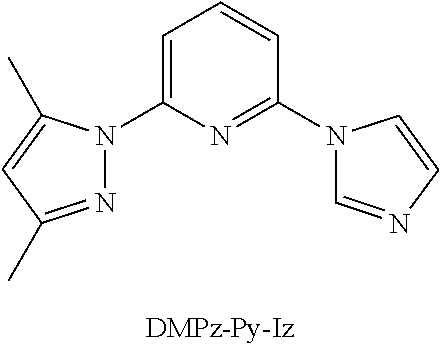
C1=C(N2N=C(C)C=C2C)N=C(N2C=NC=C2)C=C1
